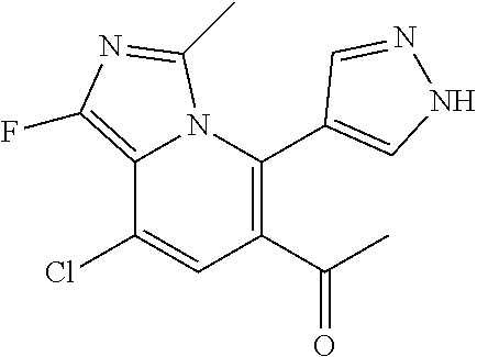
C12=C(F)N=C(C)N1C(C1=CNN=C1)=C(C(=O)C)C=C2Cl
